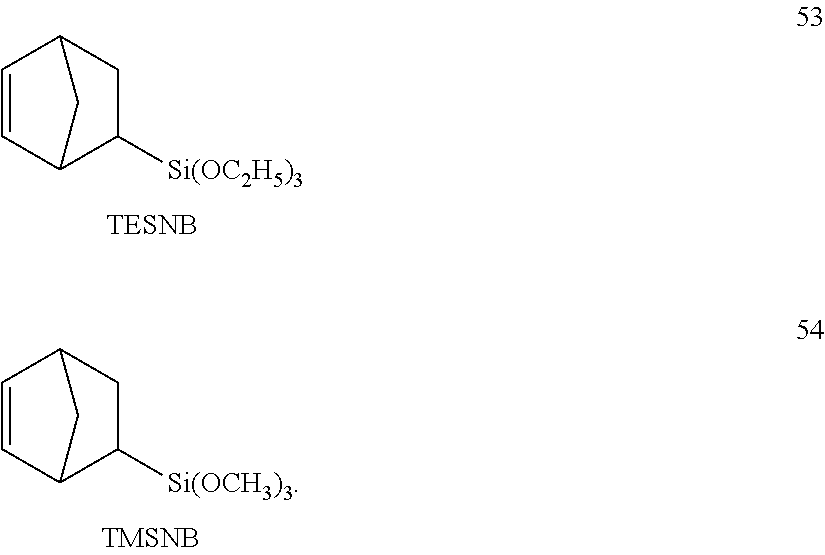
C1=CC2CC([Si(OCH3)3])C1C2.C1=CC2CC([Si(OC2H5)3])C1C2
